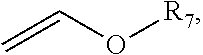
C=CO[R7]
